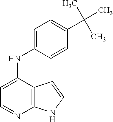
C12=C(C(NC3=CC=C(C(C)(C)C)C=C3)=CC=N1)C=CN2
